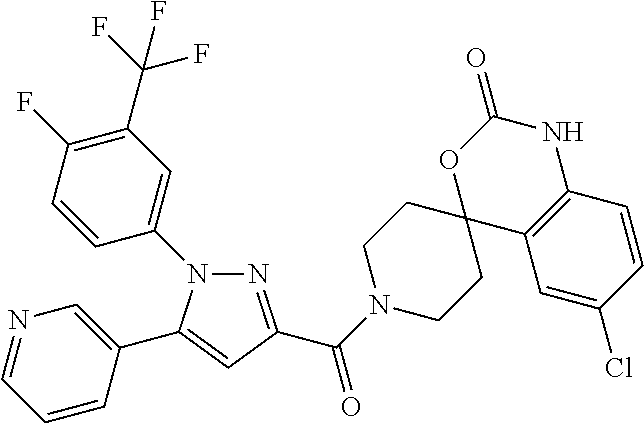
N1=C(C(=O)N2CCC3(CC2)C2=C(NC(=O)O3)C=CC(Cl)=C2)C=C(C2=CN=CC=C2)N1C1=CC(C(F)(F)F)=C(F)C=C1
